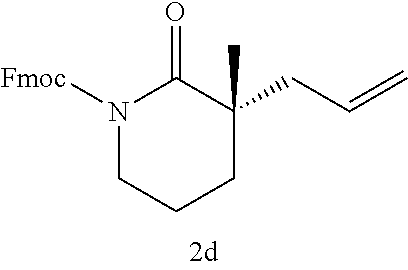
N1([Fmoc])CCCC(CC=C)(C)C1=O
